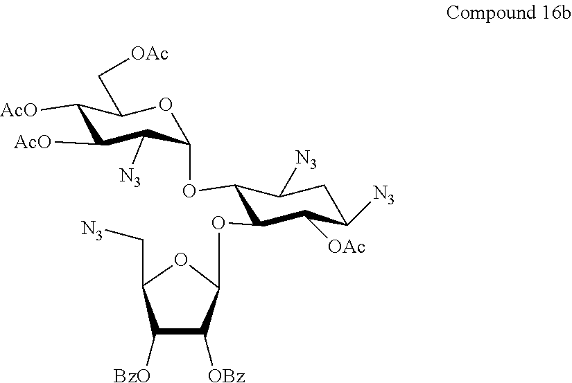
C1([AcO])C([AcO])C([N3])C(OC2C(OC3OC(C[N3])C([BzO])C3[OBz])C([OAc])C([N3])CC2[N3])OC1C[OAc]
